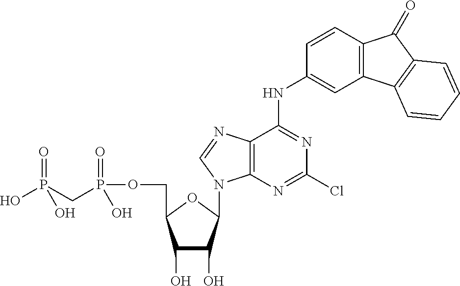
C1(O)C(O)C(N2C3=C(C(NC4=CC5=C(C=C4)C(=O)C4=C5C=CC=C4)=NC(Cl)=N3)N=C2)OC1COP(CP(=O)(O)O)(=O)O
